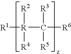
[R1][R](C([R6])([R3])[R5])([R2])[R4]
